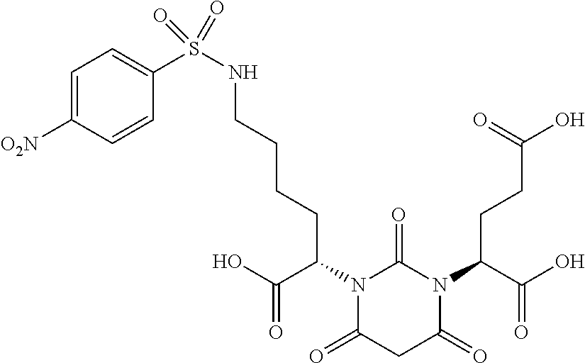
N1(C(CCC(O)=O)C(O)=O)C(=O)N(C(C(=O)O)CCCCNS(C2=CC=C([O2N])C=C2)(=O)=O)C(=O)CC1=O
